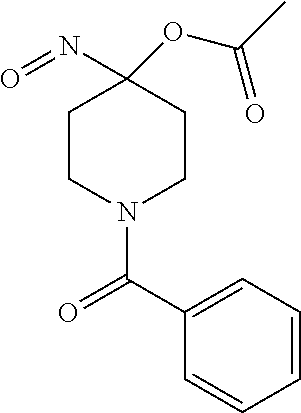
C1=CC=C(C(=O)N2CCC(N=O)(OC(C)=O)CC2)C=C1
